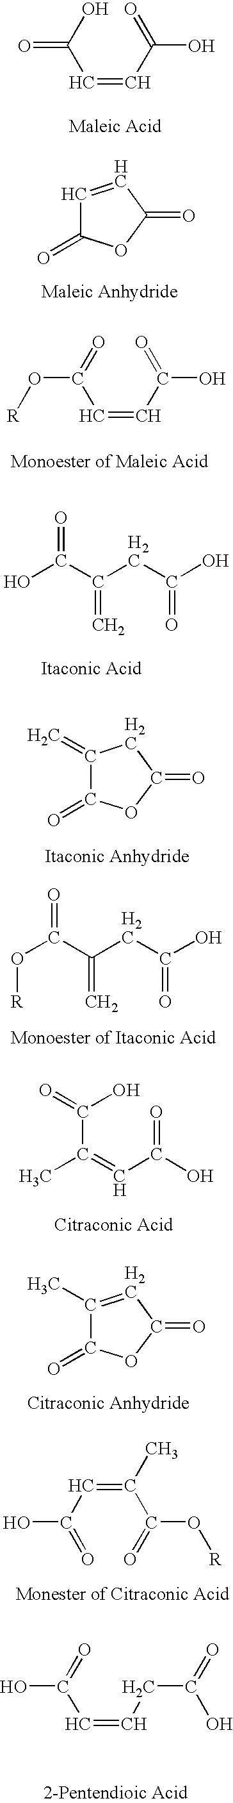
C(=CC(O)=O)C(=O)O.C1=CC(=O)OC1=O.C(=CC(O)=O)C(O[R])=O.OC(C(CC(O)=O)=C)=O.C1(=C)C(=O)OC(=O)C1.O(C(C(CC(O)=O)=C)=O)[R].C(C(=CC(=O)O)C)(O)=O.C1(C)=CC(=O)OC1=O.O=C(C=C(C(=O)O[R])C)O.C(=CCC(O)=O)C(=O)O
